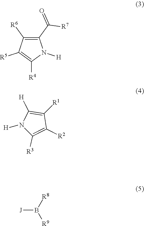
C1(C(=O)[R7])=C([R6])C([R5])=C([R4])N1[H].N1([H])C([R3])=C([R2])C([R1])=C1[H].[J]B([R8])[R9]
